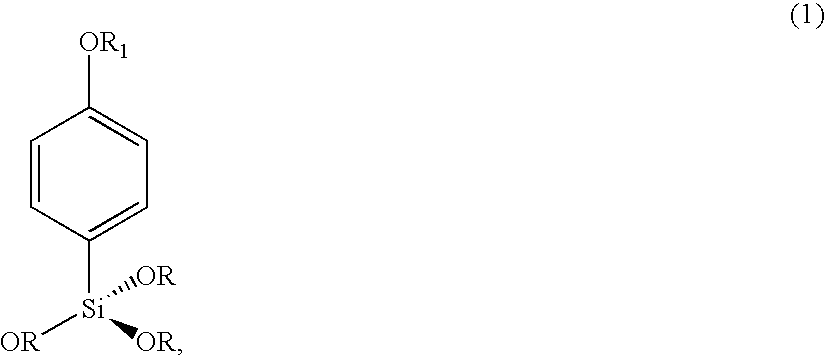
C1=CC([Si]([OR])([OR])[OR])=CC=C1[OR1]
